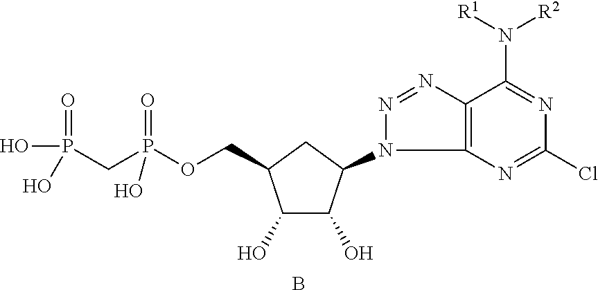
C1(O)C(O)C(N2N=NC3=C2N=C(Cl)N=C3N([R2])[R1])CC1COP(CP(O)(=O)O)(=O)O.B
